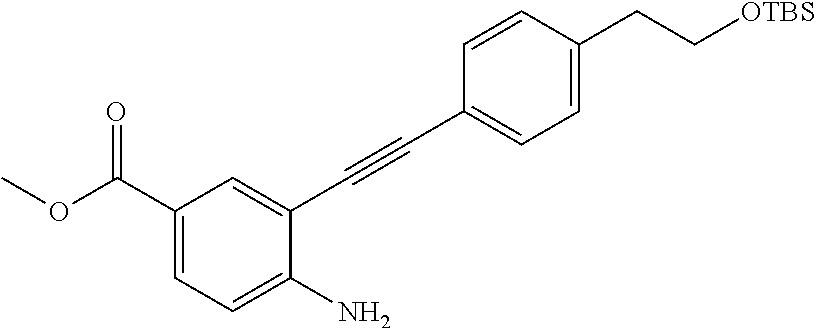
C1(C(OC)=O)=CC=C(N)C(C#CC2=CC=C(CC[OTBS])C=C2)=C1
